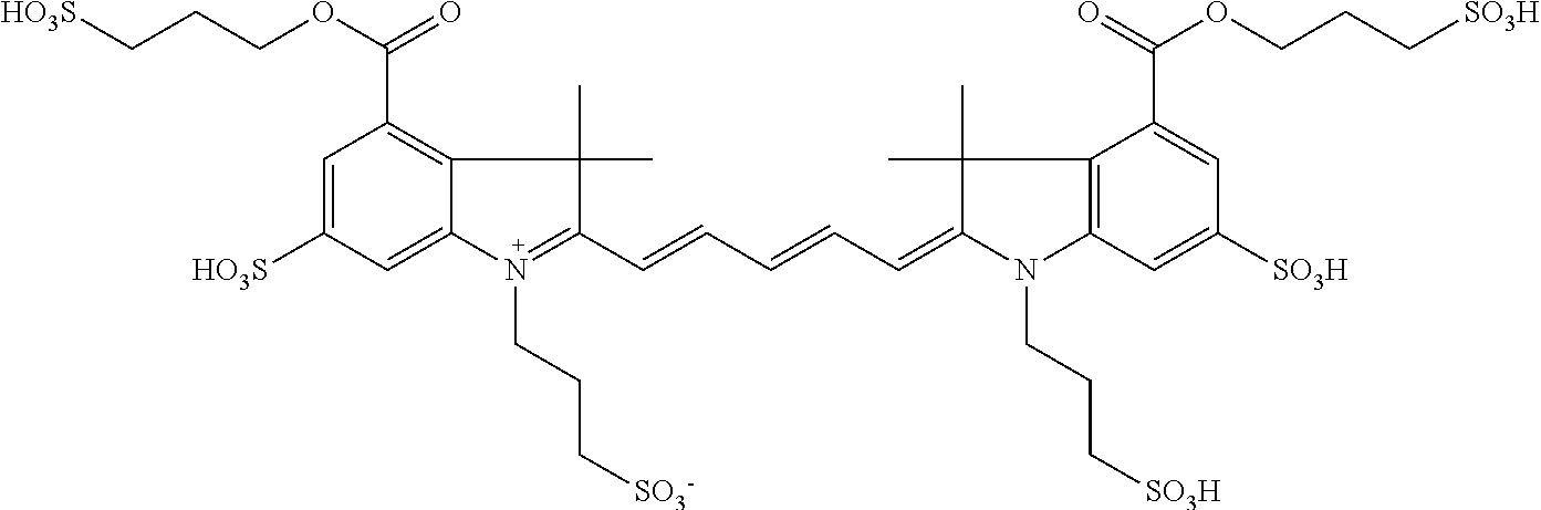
C1=C([HO3S])C=C2C(=C1C(OCCC[HO3S])=O)C(C)(C)C(C=CC=CC=C1N(CCC[SO3H])C3=C(C(C(OCCC[SO3H])=O)=CC([SO3H])=C3)C1(C)C)=N2CCC[SO3-]
